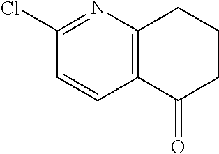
C1(Cl)=NC2=C(C=C1)C(=O)CCC2
